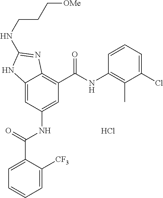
Cl.C12=CC(NC(C3=CC=CC=C3[CF3])=O)=CC(C(NC3=C(C)C(Cl)=CC=C3)=O)=C1N=C(NCCC[OMe])N2
